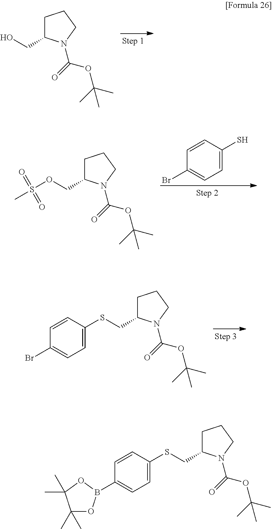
C1C(CO)N(C(=O)OC(C)(C)C)CC1.C1=CC(S)=CC=C1Br.C1C(COS(C)(=O)=O)N(C(=O)OC(C)(C)C)CC1.C1C(CSC2=CC=C(Br)C=C2)N(C(=O)OC(C)(C)C)CC1.C1C(CSC2=CC=C(B3OC(C)(C)C(C)(C)O3)C=C2)N(C(=O)OC(C)(C)C)CC1
